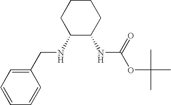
C1C(NCC2=CC=CC=C2)C(NC(OC(C)(C)C)=O)CCC1
